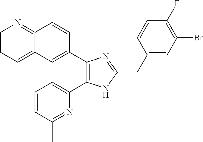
C12=CC=CN=C1C=CC(C1=C(C3=CC=CC(C)=N3)NC(CC3=CC(Br)=C(F)C=C3)=N1)=C2
